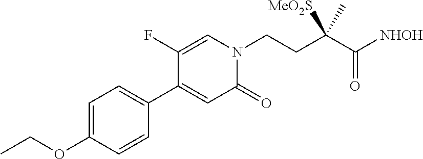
C1=C(OCC)C=CC(C2=CC(=O)N(CCC(C([NHOH])=O)(C)[MeO2S])C=C2F)=C1
